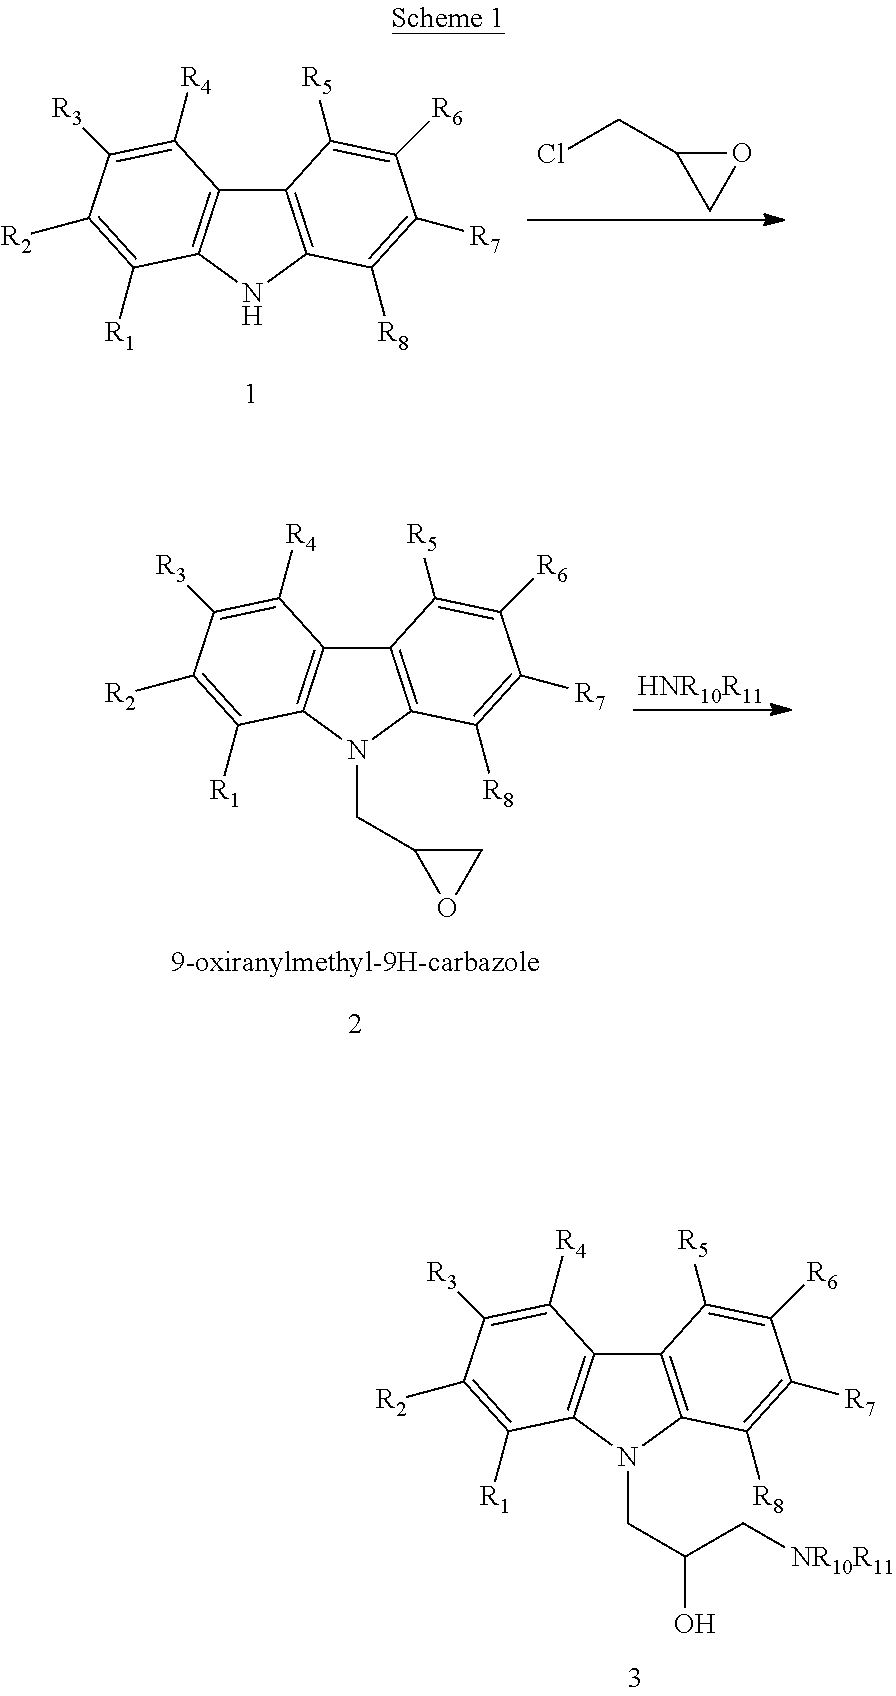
C12=C(N(CC(C[NR10R11])O)C3=C1C([R4])=C([R3])C([R2])=C3[R1])C([R8])=C([R7])C([R6])=C2[R5].C12=C(NC3=C1C([R4])=C([R3])C([R2])=C3[R1])C([R8])=C([R7])C([R6])=C2[R5].ClCC1CO1.C12=C(N(CC3OC3)C3=C1C([R4])=C([R3])C([R2])=C3[R1])C([R8])=C([R7])C([R6])=C2[R5].[HNR10R11]
